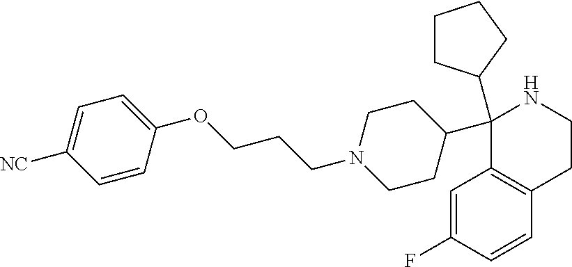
C1(C2(C3CCCC3)C3=C(C=CC(F)=C3)CCN2)CCN(CCCOC2=CC=C([NC])C=C2)CC1
